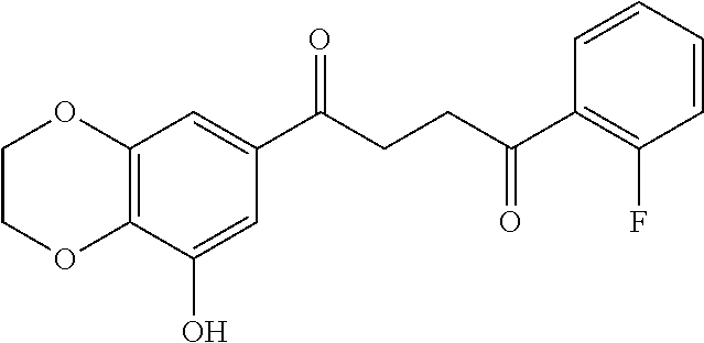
C12=C(C(O)=CC(C(CCC(C3=C(F)C=CC=C3)=O)=O)=C1)OCCO2
